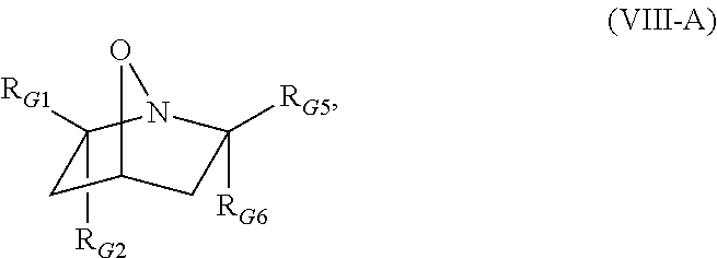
C1([RG2])([RG1])CC2CC([RG5])([RG6])N1O2
